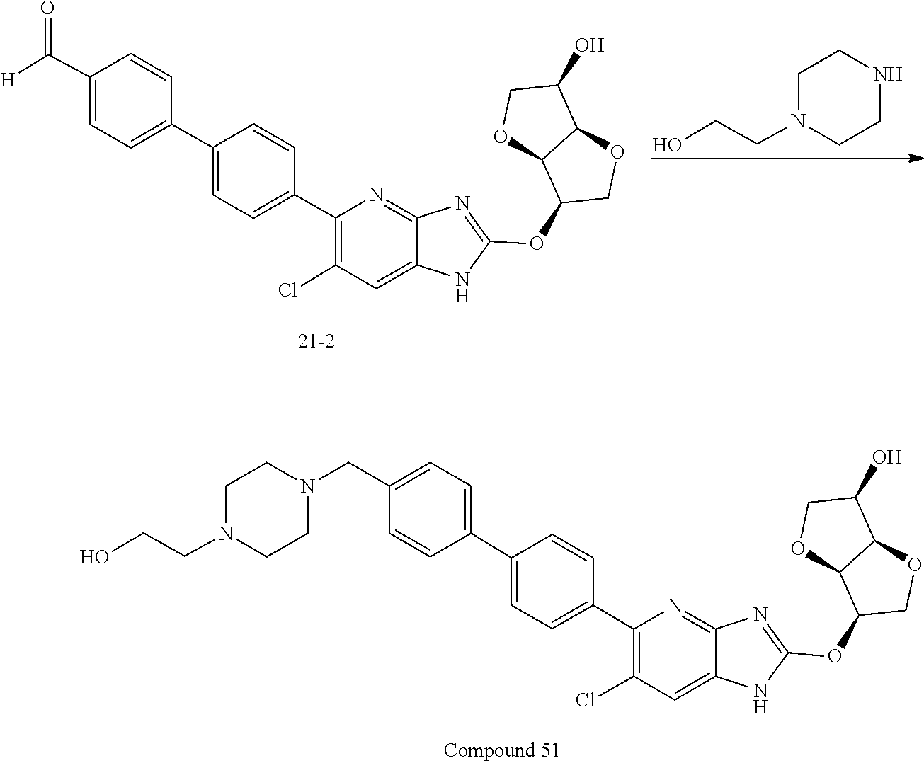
N1=C(OC2C3OCC(O)C3OC2)NC2=CC(Cl)=C(C3=CC=C(C4=CC=C(C([H])=O)C=C4)C=C3)N=C12.C1CN(CCO)CCN1.C1CN(CCO)CCN1CC1=CC=C(C2=CC=C(C3=C(Cl)C=C4NC(OC5C6OCC(O)C6OC5)=NC4=N3)C=C2)C=C1
